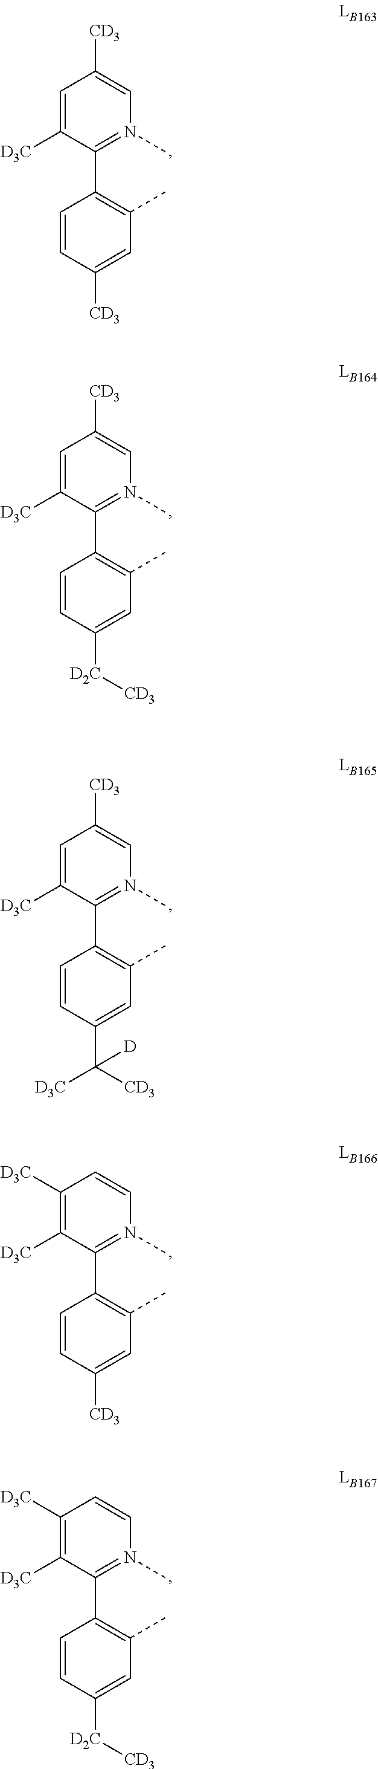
C1=C([D3C])C(C2=C(C)C=C([CD3])C=C2)=N(C)C=C1[CD3].C1=C([D3C])C(C2=C(C)C=C([D2C][CD3])C=C2)=N(C)C=C1[CD3].C1=C([D3C])C(C2=C(C)C=C(C([CD3])([D3C])[D])C=C2)=N(C)C=C1[CD3].C1([D3C])=C([D3C])C(C2=C(C)C=C([CD3])C=C2)=N(C)C=C1.C1([D3C])=C([D3C])C(C2=C(C)C=C([D2C][CD3])C=C2)=N(C)C=C1
